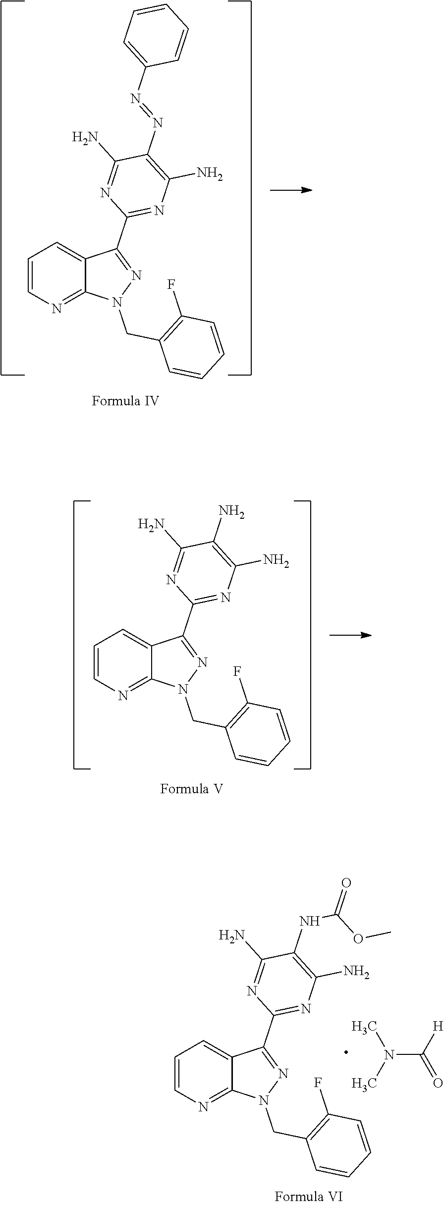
C1=CN=C2C(=C1)C(C1=NC(N)=C(N=NC3=CC=CC=C3)C(N)=N1)=NN2CC1=C(F)C=CC=C1.C1=CN=C2C(=C1)C(C1=NC(N)=C(N)C(N)=N1)=NN2CC1=C(F)C=CC=C1.C1=CN=C2C(=C1)C(C1=NC(N)=C(NC(OC)=O)C(N)=N1)=NN2CC1=C(F)C=CC=C1.N(C(=O)[H])(C)C
